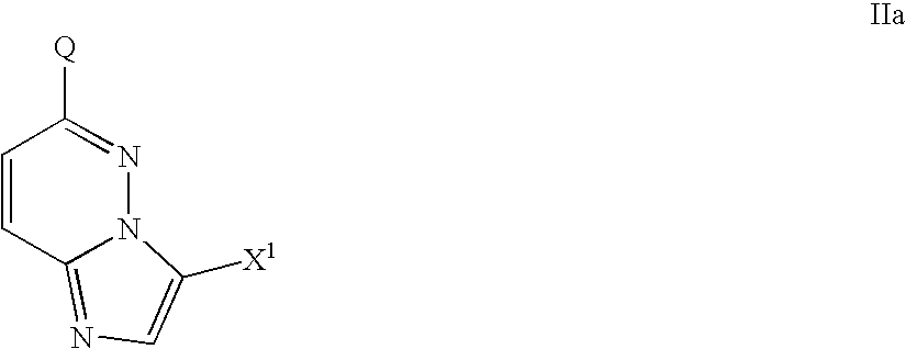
C1=CC2=NC=C([X1])N2N=C1[Q]
